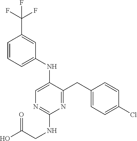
C1(NC2=CN=C(NCC(O)=O)N=C2CC2=CC=C(Cl)C=C2)=CC=CC(C(F)(F)F)=C1
